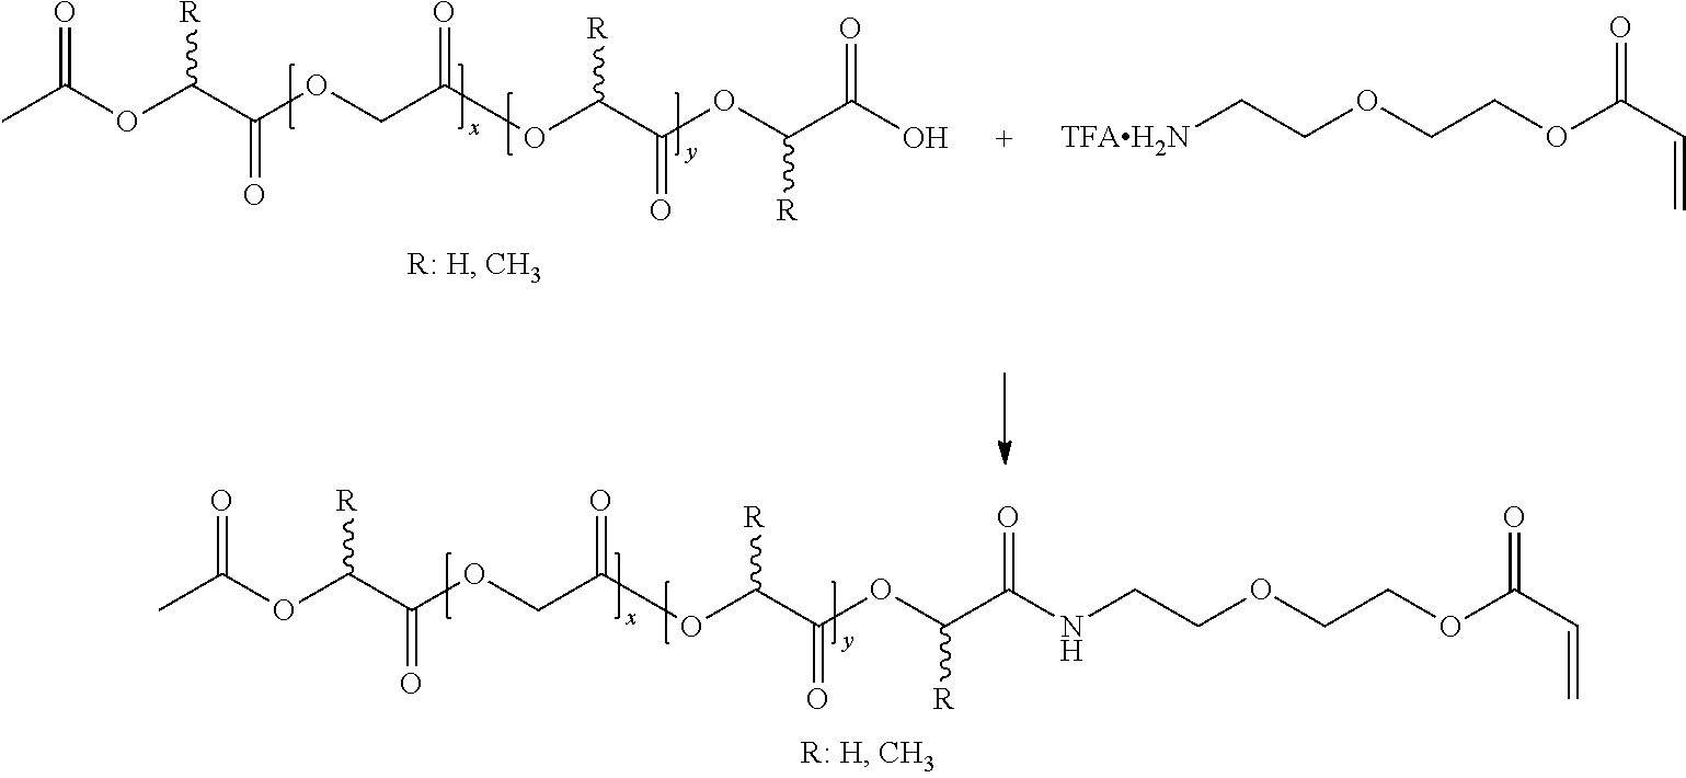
[TFAH2N]CCOCCOC(C=C)=O.CC(OC(C(OCC(OC([R])C(OC(C(O)=O)[R])=O)=O)=O)[R])=O.CC(OC(C(OCC(OC([R])C(OC(C(NCCOCCOC(=O)C=C)=O)[R])=O)=O)=O)[R])=O
